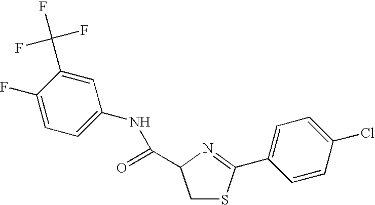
C1(F)=CC=C(NC(=O)C2CSC(C3=CC=C(Cl)C=C3)=N2)C=C1C(F)(F)F
